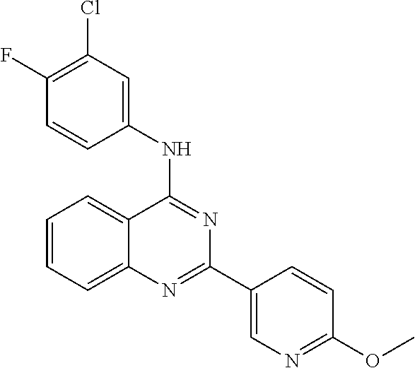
C1=CC=C2C(=C1)C(NC1=CC(Cl)=C(F)C=C1)=NC(C1=CN=C(OC)C=C1)=N2
